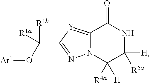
C12=[Y]C(C(O[Ar1])([R1b])[R1a])=NN1C([H])([R4a])C([H])([R5a])NC2=O
